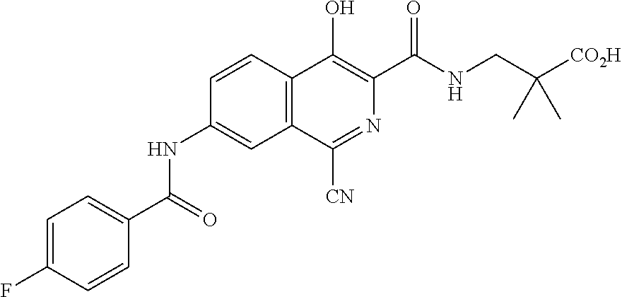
N(C1=CC2=C(C=C1)C(O)=C(C(NCC([CO2H])(C)C)=O)N=C2[CN])C(=O)C1=CC=C(F)C=C1
